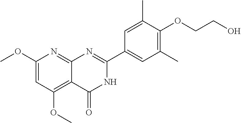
C1(OC)=CC(OC)=C2C(=N1)N=C(C1=CC(C)=C(OCCO)C(C)=C1)NC2=O
